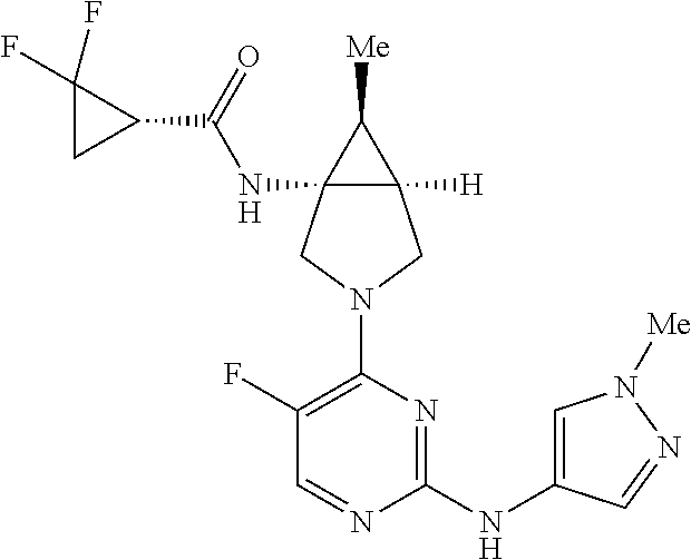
C12(NC(C3CC3(F)F)=O)C([H])(C1[Me])CN(C1=C(F)C=NC(NC3=CN([Me])N=C3)=N1)C2
